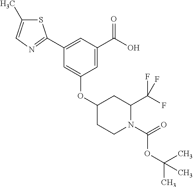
S1C(C)=CN=C1C1=CC(C(O)=O)=CC(OC2CCN(C(OC(C)(C)C)=O)C(C(F)(F)F)C2)=C1
